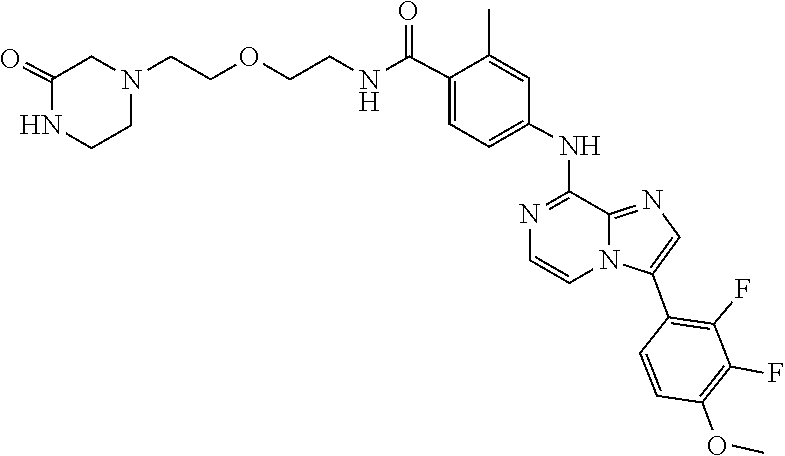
C1(C)=CC(NC2=NC=CN3C2=NC=C3C2=C(F)C(F)=C(OC)C=C2)=CC=C1C(NCCOCCN1CC(=O)NCC1)=O
